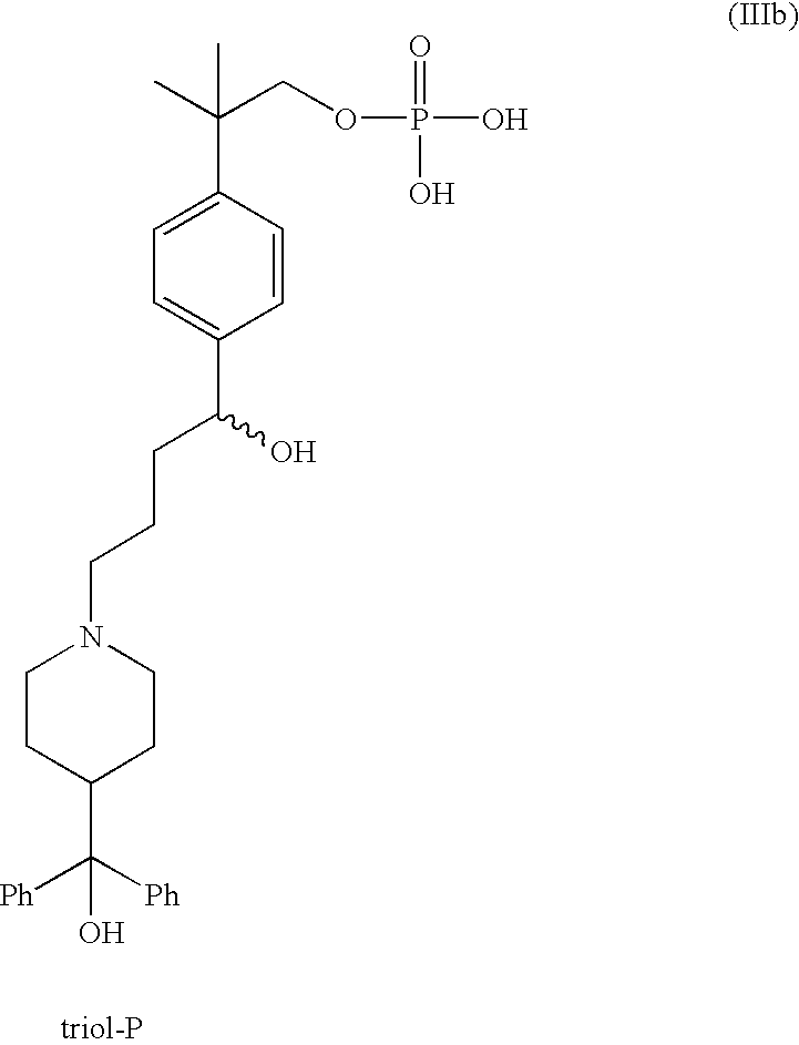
C1=CC(C(C)(COP(O)(=O)O)C)=CC=C1C(CCCN1CCC(C([Ph])([Ph])O)CC1)O
